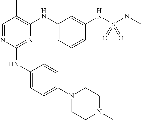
N1(C2=CC=C(NC3=NC(NC4=CC=CC(NS(N(C)C)(=O)=O)=C4)=C(C)C=N3)C=C2)CCN(C)CC1
